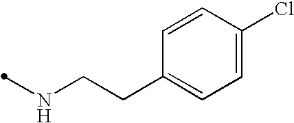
N(CCC1=CC=C(Cl)C=C1)C
